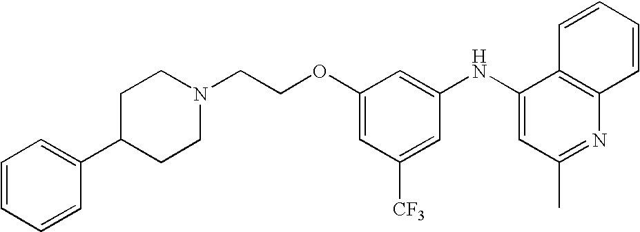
C(COC1=CC([CF3])=CC(NC2=CC(C)=NC3=C2C=CC=C3)=C1)N1CCC(C2=CC=CC=C2)CC1
